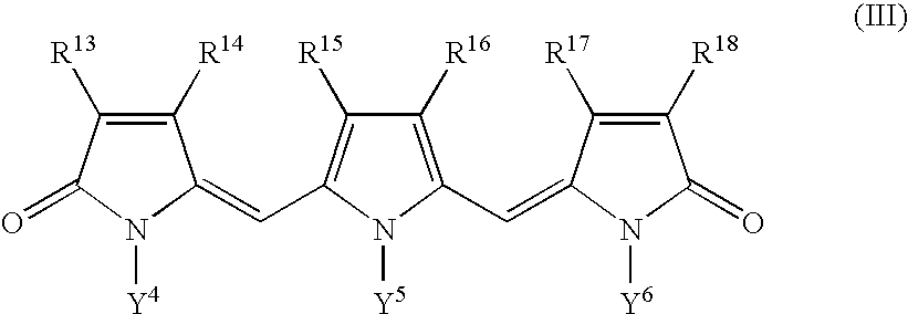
C1([R14])=C([R13])C(=O)N([Y4])C1=CC1=C([R15])C([R16])=C(C=C2C([R17])=C([R18])C(=O)N2[Y6])N1[Y5]
